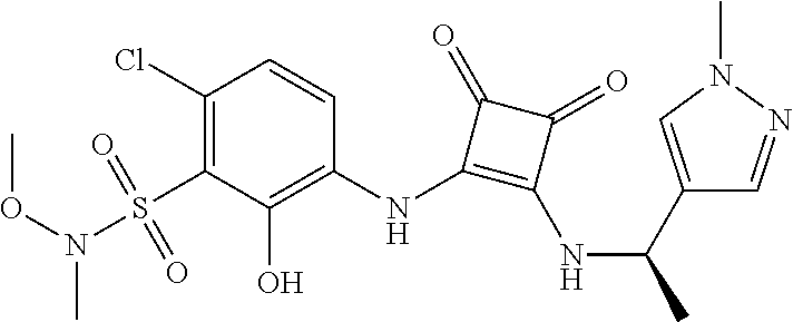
C1(Cl)=C(S(N(OC)C)(=O)=O)C(O)=C(NC2=C(NC(C3=CN(C)N=C3)C)C(=O)C2=O)C=C1
